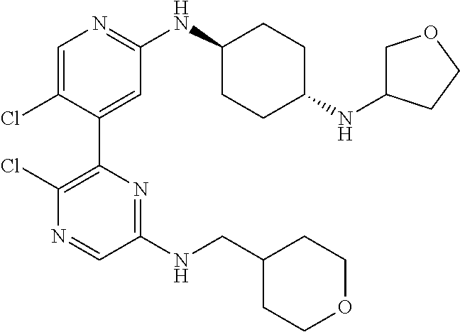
C1=C(Cl)C(C2=C(Cl)N=CC(NCC3CCOCC3)=N2)=CC(NC2CCC(NC3COCC3)CC2)=N1
